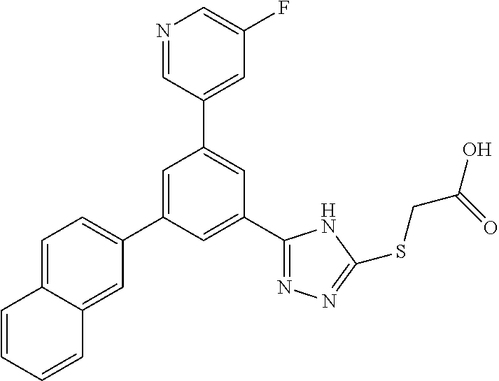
C1(C2=NN=C(SCC(O)=O)N2)=CC(C2=CC=C3C(=C2)C=CC=C3)=CC(C2=CC(F)=CN=C2)=C1
